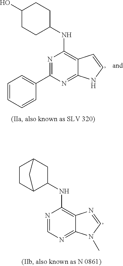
N1=C(C2=CC=CC=C2)N=C2C(=C1NC1CCC(O)CC1)C=CN2.N1=CN=C2C(=C1NC1CC3CCC1C3)N=CN2C
